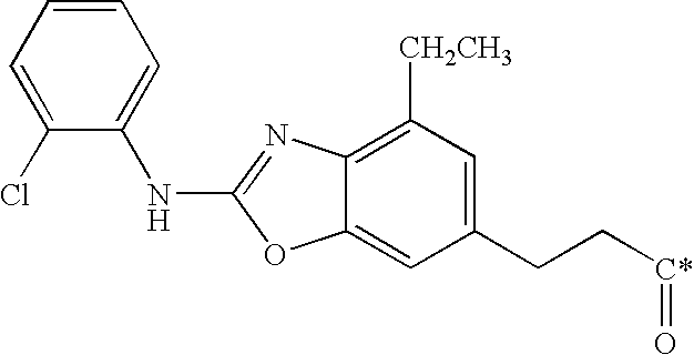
C1(Cl)=CC=CC=C1NC1=NC2=C([CH2CH3])C=C(CC[C*]=O)C=C2O1
